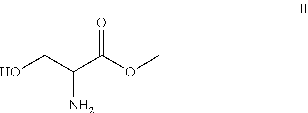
OCC(C(OC)=O)N
